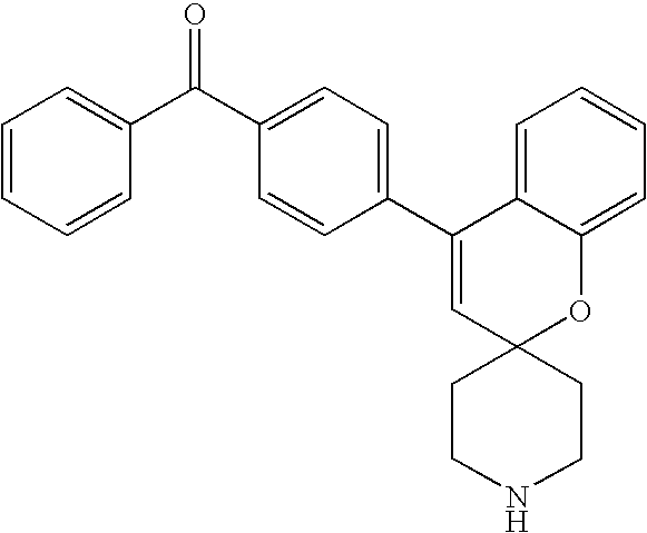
C1=CC=CC(C(C2=CC=C(C3=CC4(OC5=CC=CC=C35)CCNCC4)C=C2)=O)=C1
